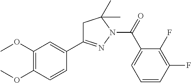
C1C(C2=CC(OC)=C(OC)C=C2)=NN(C(=O)C2=CC=CC(F)=C2F)C1(C)C
